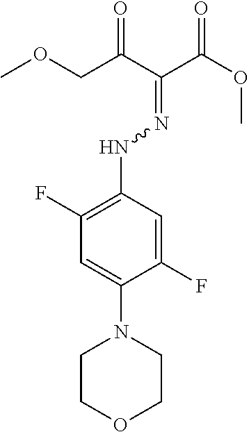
C(C(C(=NNC1=C(F)C=C(N2CCOCC2)C(F)=C1)C(OC)=O)=O)OC
